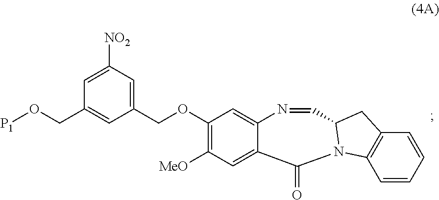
C(C1=CC([NO2])=CC(CO[P1])=C1)OC1=C([MeO])C=C2C(=C1)N=CC1N(C2=O)C2=C(C=CC=C2)C1
